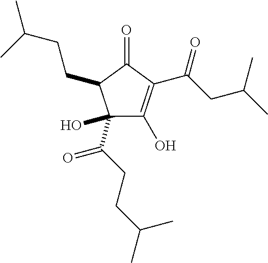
C1(C(=O)CCC(C)C)(O)C(O)=C(C(CC(C)C)=O)C(=O)C1CCC(C)C
